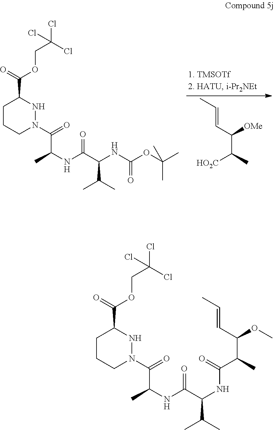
C(=CC(C(C)[HO2C])[OMe])C.C1CCN(C(=O)C(C)NC(C(NC(OC(C)(C)C)=O)C(C)C)=O)NC1C(=O)OCC(Cl)(Cl)Cl.C1CCN(C(=O)C(C)NC(C(NC(C(C(C=CC)OC)C)=O)C(C)C)=O)NC1C(=O)OCC(Cl)(Cl)Cl
